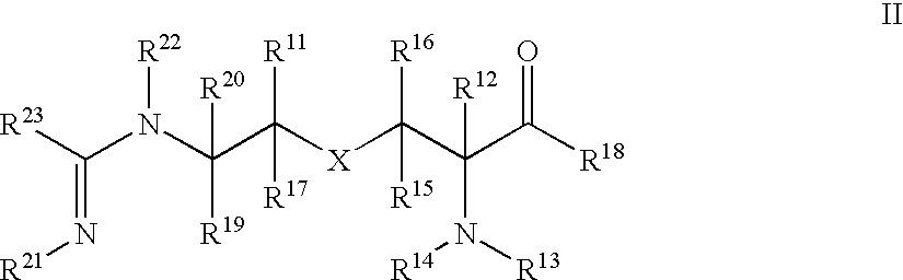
C(N(C(C([X]C(C(C([R18])=O)([R12])N([R14])[R13])([R16])[R15])([R11])[R17])([R20])[R19])[R22])([R23])=N[R21]
